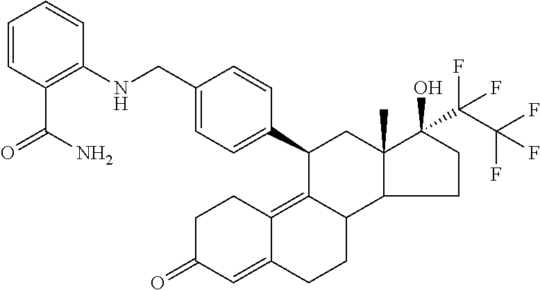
C1C(=O)C=C2C(=C3C(CC2)C2C(C)(CC3C3=CC=C(CNC4=C(C(N)=O)C=CC=C4)C=C3)C(O)(C(C(F)(F)F)(F)F)CC2)C1
